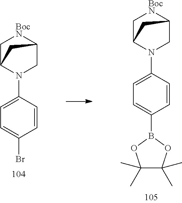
C1C2N(C3=CC=C(Br)C=C3)CC([BocN]1)C2.C1C2N(C3=CC=C(B4OC(C)(C)C(C)(C)O4)C=C3)CC([BocN]1)C2
